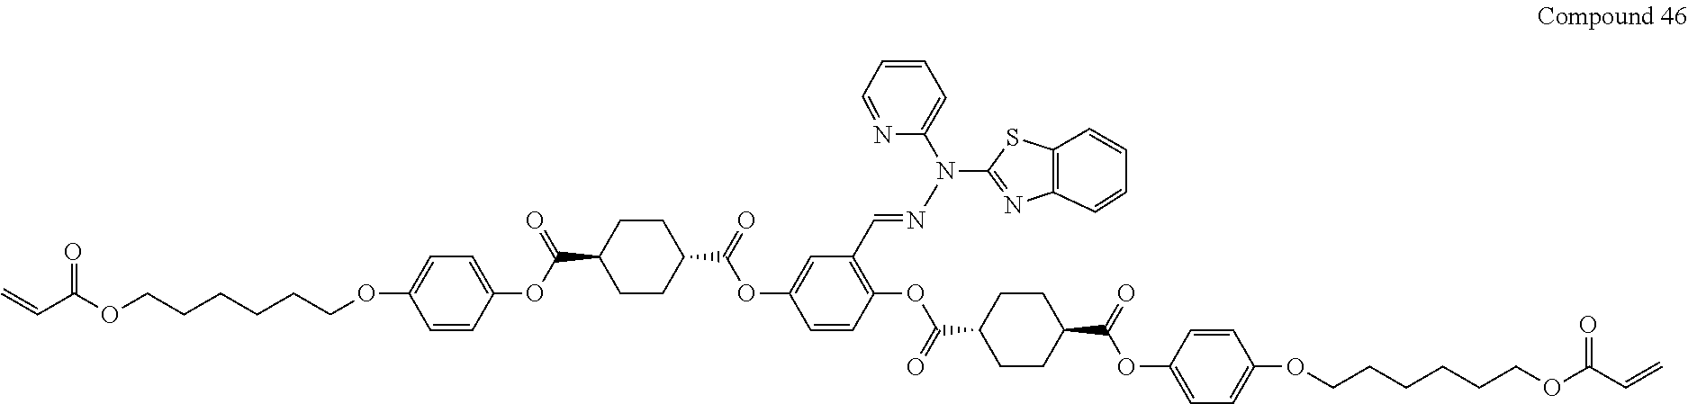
C1CC(C(=O)OC2=CC(C=NN(C3=NC4=C(S3)C=CC=C4)C3=CC=CC=N3)=C(OC(C3CCC(C(=O)OC4=CC=C(OCCCCCCOC(C=C)=O)C=C4)CC3)=O)C=C2)CCC1C(OC1=CC=C(OCCCCCCOC(C=C)=O)C=C1)=O
